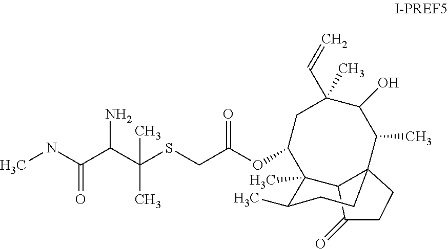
C(SCC(OC1CC(C)(C=C)C(O)C(C)C23C(C1(C)C(C)CC2)C(=O)CC3)=O)(C(C(NC)=O)N)(C)C
